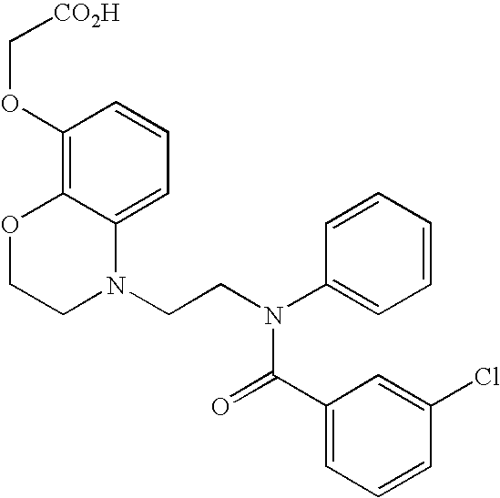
C1=C2C(=C(OC[CO2H])C=C1)OCCN2CCN(C1=CC=CC=C1)C(=O)C1=CC=CC(Cl)=C1
